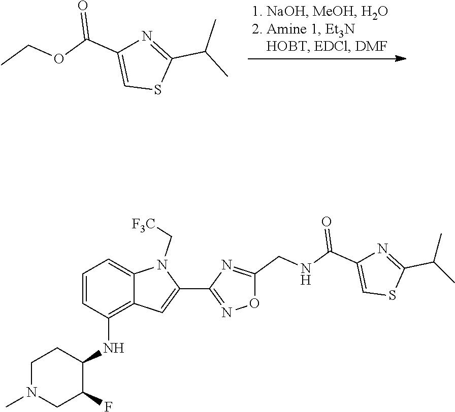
C1(C(C)C)=NC(C(OCC)=O)=CS1.C1=C(C(=O)NCC2=NC(C3=CC4=C(NC5C(F)CN(C)CC5)C=CC=C4N3C[F3C])=NO2)N=C(C(C)C)S1
